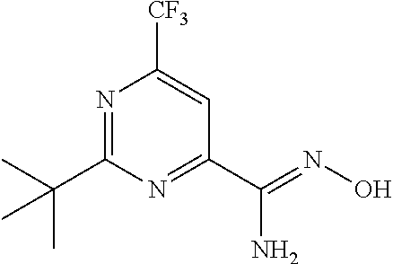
N1=C(C(C)(C)C)N=C(C(=NO)N)C=C1[CF3]
